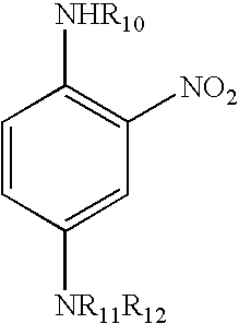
C1=CC([NR11R12])=CC([NO2])=C1[NHR10]
